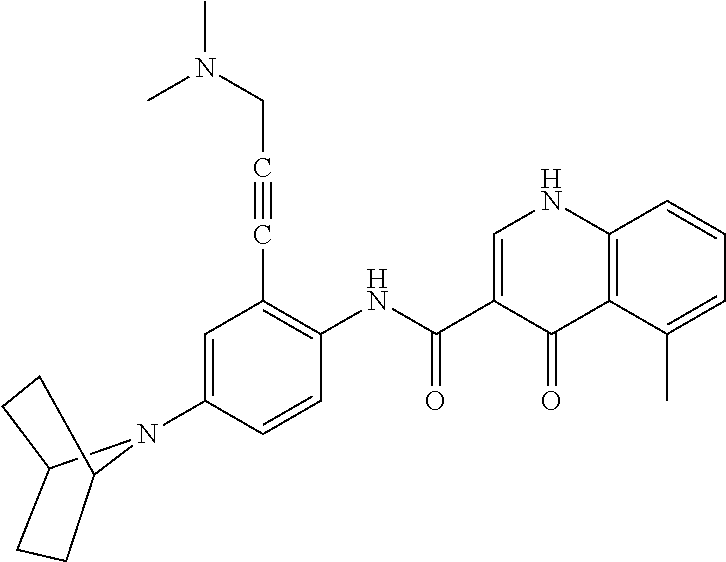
C12=C(C(C)=CC=C1)C(=O)C(C(NC1=C(C#CCN(C)C)C=C(N3C4CCC3CC4)C=C1)=O)=CN2
